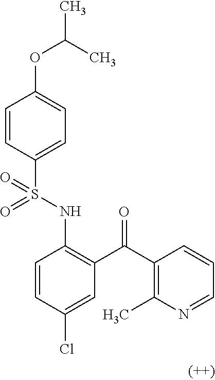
C1=CC(S(NC2=C(C(C3=C(C)N=CC=C3)=O)C=C(Cl)C=C2)(=O)=O)=CC=C1OC(C)C
